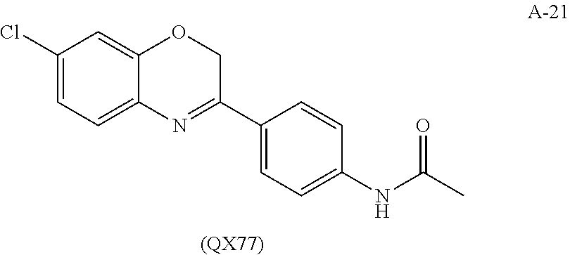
C1(Cl)=CC=C2C(=C1)OCC(C1=CC=C(NC(=O)C)C=C1)=N2.[(QX77)]
